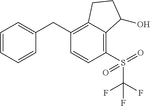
C1(CC2=C3C(=C(S(C(F)(F)F)(=O)=O)C=C2)C(O)CC3)=CC=CC=C1
